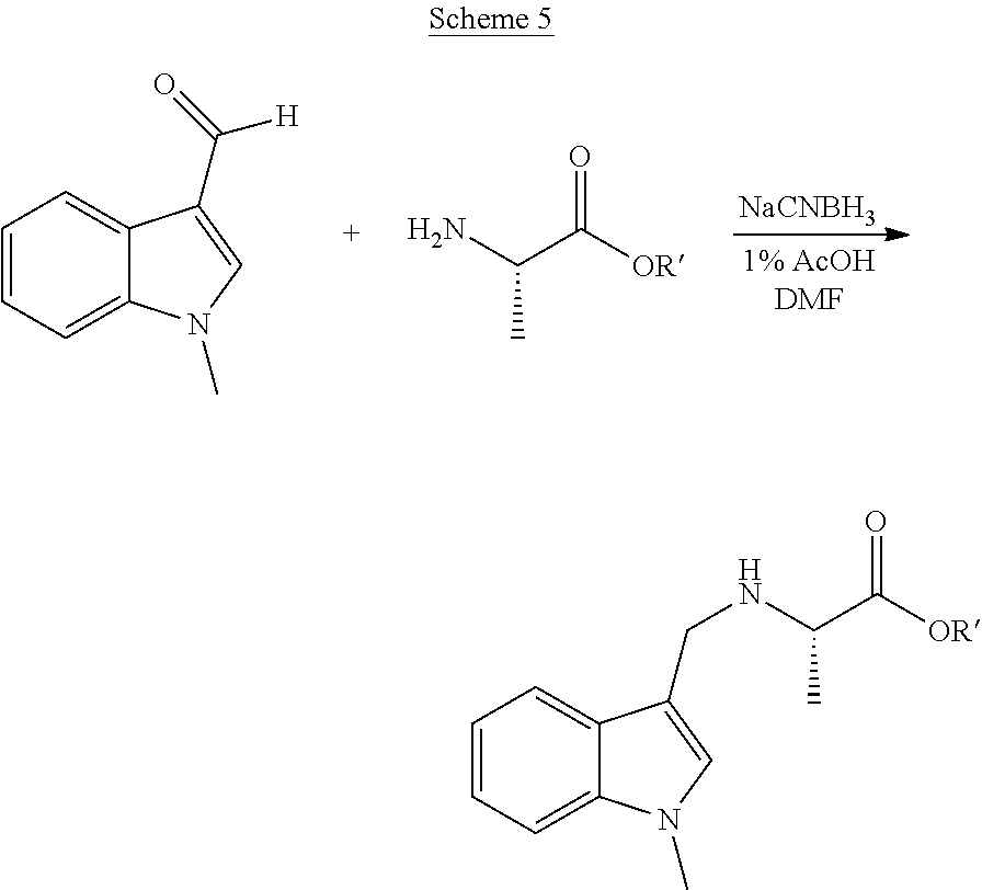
C1=CC=C2C(=C1)C(C(=O)[H])=CN2C.CC(N)C([OR])=O.[NaCNBH3].C1=CC=C2C(=C1)C(CNC(C([OR])=O)C)=CN2C
